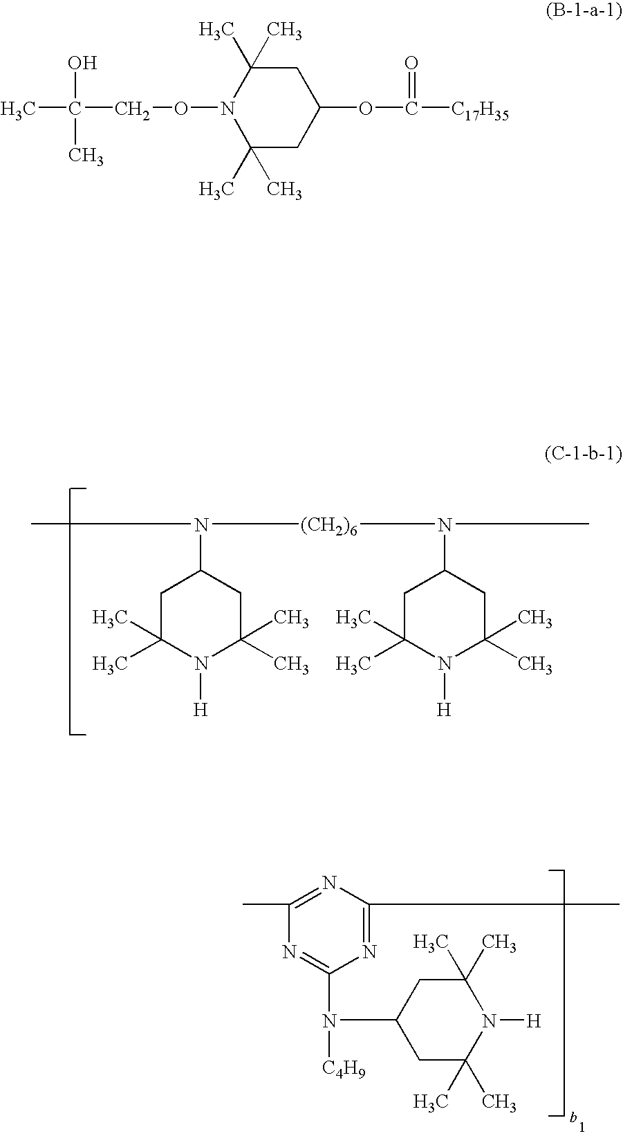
CN([(CH2)6]N(C1CC(C)(C)N([H])C(C)(C)C1)C)C1CC(C)(C)N([H])C(C)(C)C1.N1=C(C)N=C(C)N=C1N([C4H9])C1CC(C)(C)N([H])C(C)(C)C1.C(C)(CON1C(C)(C)CC(OC([C17H35])=O)CC1(C)C)(O)C
